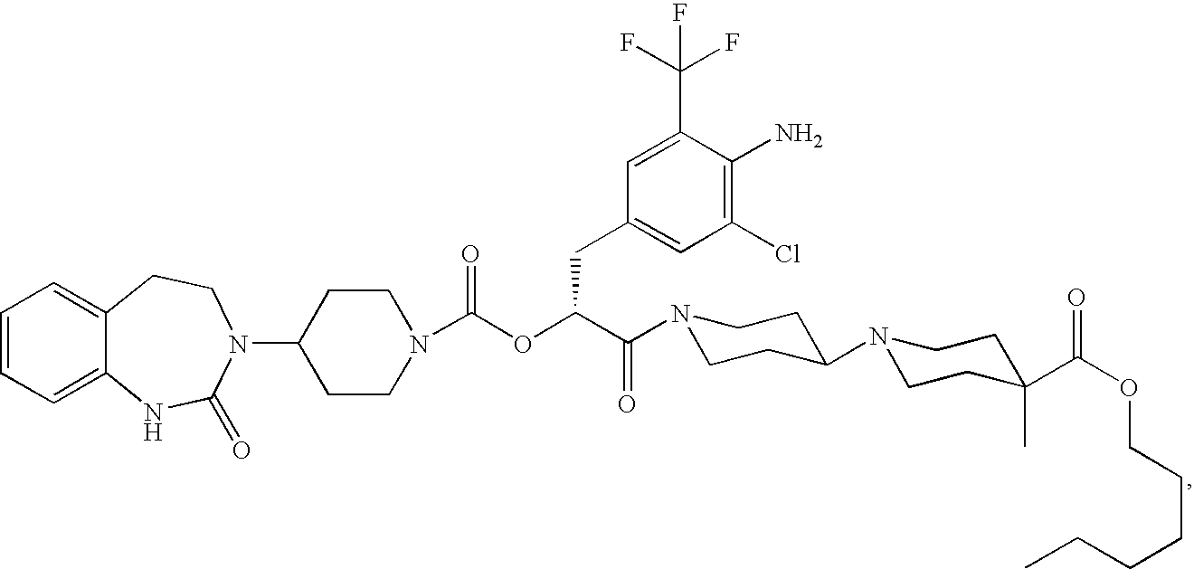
C1=CC=C2C(=C1)CCN(C1CCN(C(OC(C(=O)N3CCC(N4CCC(C(OCCCCCC)=O)(C)CC4)CC3)CC3=CC(Cl)=C(N)C(C(F)(F)F)=C3)=O)CC1)C(=O)N2
